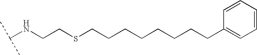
C(NCCSCCCCCCCCC1=CC=CC=C1)(C)C
